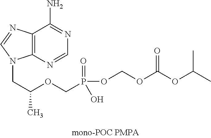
C12=C(N=CN=C1N)N(CC(OCP(O)(OCOC(OC(C)C)=O)=O)C)C=N2
